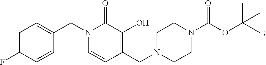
C1=C(F)C=CC(CN2C=CC(CN3CCN(C(OC(C)(C)C)=O)CC3)=C(O)C2=O)=C1
